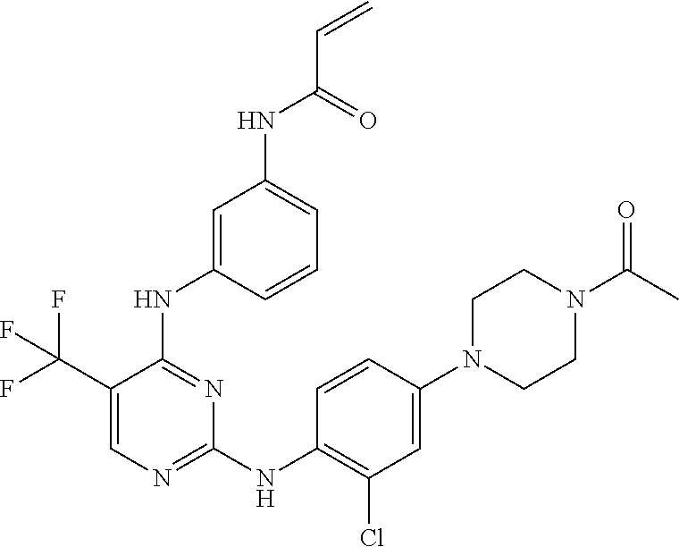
C1(C(F)(F)F)=CN=C(NC2=C(Cl)C=C(N3CCN(C(C)=O)CC3)C=C2)N=C1NC1=CC(NC(C=C)=O)=CC=C1
